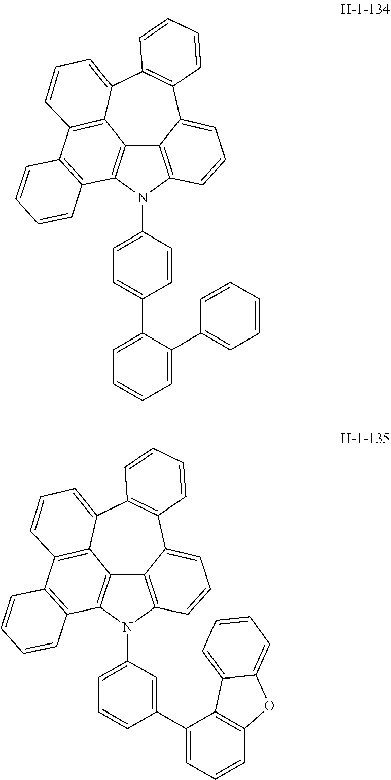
C12=C3N(C4=CC=C(C5=CC=CC=C5C5=CC=CC=C5)C=C4)C4=C1C(=CC=C4)C1=C(C4=CC=CC(=C24)C2=C3C=CC=C2)C=CC=C1.C12=C3N(C4=CC=CC(C5=CC=CC6=C5C5=CC=CC=C5O6)=C4)C4=C1C(=CC=C4)C1=C(C4=CC=CC(=C24)C2=C3C=CC=C2)C=CC=C1
